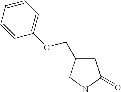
C1C(COC2=CC=CC=C2)CNC1=O
